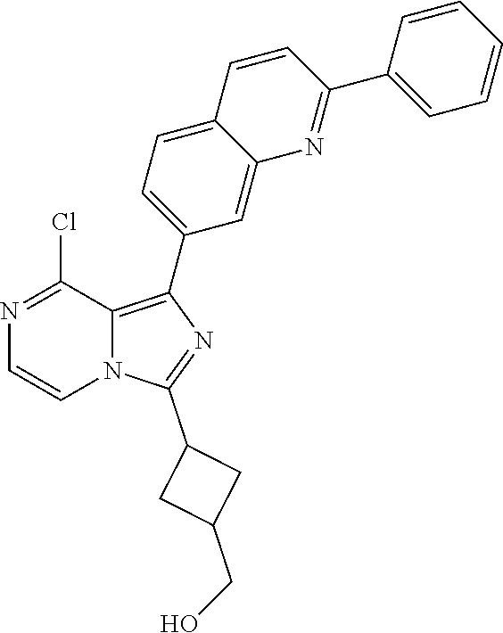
N1=C(Cl)C2=C(C3=CC=C4C(=C3)N=C(C3=CC=CC=C3)C=C4)N=C(C3CC(CO)C3)N2C=C1
